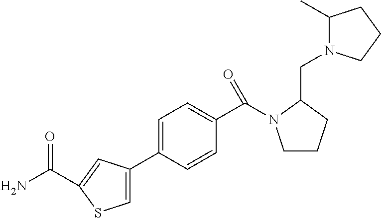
C1=C(C2=CC=C(C(N3CCCC3CN3C(C)CCC3)=O)C=C2)C=C(C(N)=O)S1
